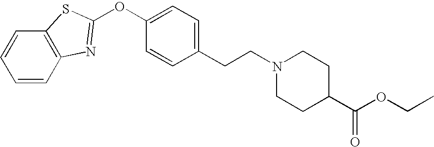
C1(CCN2CCC(C(OCC)=O)CC2)=CC=C(OC2=NC3=C(C=CC=C3)S2)C=C1
